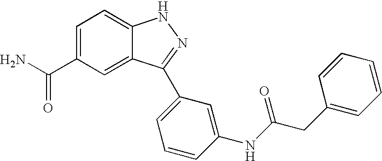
C(C1=CC=C2C(=C1)C(C1=CC=CC(NC(CC3=CC=CC=C3)=O)=C1)=NN2)(N)=O
